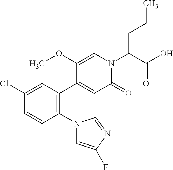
C1(Cl)=CC(C2=CC(=O)N(C(C(O)=O)CCC)C=C2OC)=C(N2C=C(F)N=C2)C=C1
